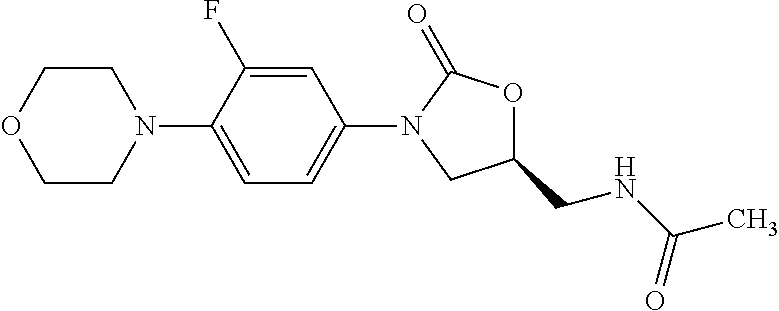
C1(CNC(C)=O)OC(=O)N(C2=CC=C(N3CCOCC3)C(F)=C2)C1
